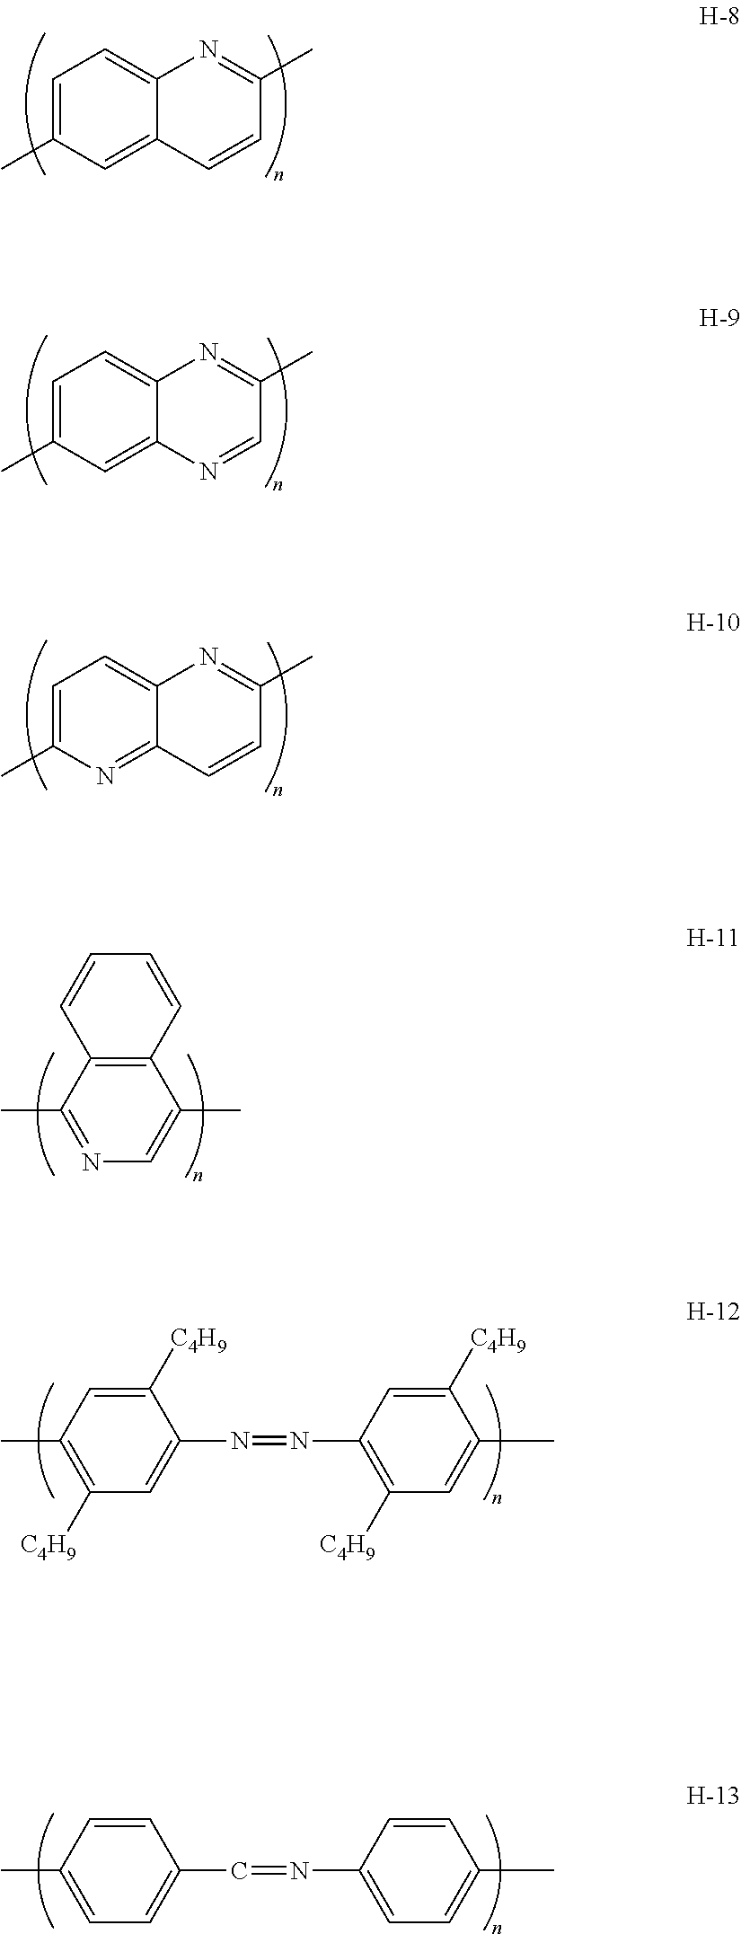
C1=C(C)C=C2C(=C1)N=C(C)C=C2.C1=C(C)C=C2C(=C1)N=C(C)C=N2.C1=C(C)N=C2C(=C1)N=C(C)C=C2.C12=C(C(C)=NC=C1C)C=CC=C2.C1([C4H9])=CC(C)=C([C4H9])C=C1N=NC1=C([C4H9])C=C(C)C([C4H9])=C1.C1=CC(C)=CC=C1C=NC1=CC=C(C)C=C1
